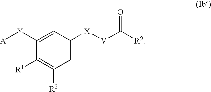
C1([X][V]C([R9])=O)=CC([R2])=C([R1])C([Y][A])=C1
